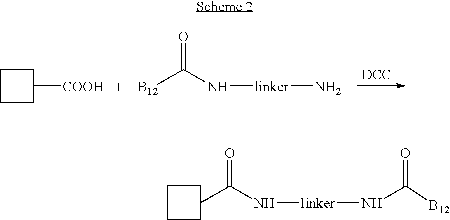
[DCC].C1CCC([COOH])C1.[B12]C(N[linker]N)=O.C1CCC(C(=O)N[linker]NC(=O)[B12])C1
